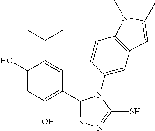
C1(C2=C(O)C=C(O)C(C(C)C)=C2)=NN=C(S)N1C1=CC2=C(C=C1)N(C)C(C)=C2
